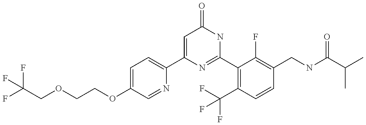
C1(C2=CC=C(OCCOCC(F)(F)F)C=N2)=CC(=O)NC(C2=C(C(F)(F)F)C=CC(CNC(C(C)C)=O)=C2F)=N1
